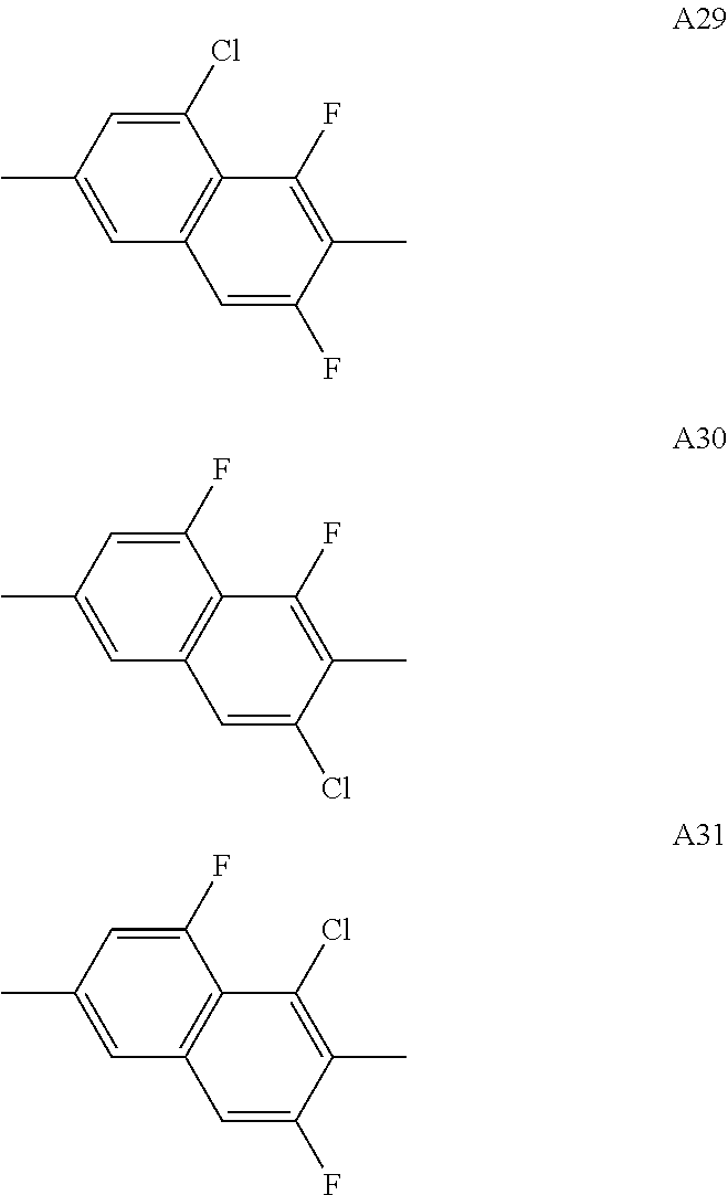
C1=C(Cl)C2=C(C=C1C)C=C(F)C(C)=C2F.C1=C(F)C2=C(C=C1C)C=C(Cl)C(C)=C2F.C1=C(F)C2=C(C=C1C)C=C(F)C(C)=C2Cl
